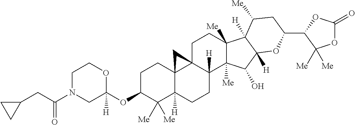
C1C(OC2([H])OCCN(C(CC3CC3)=O)C2)C([Me])([Me])C2([H])C3(C1)C1(C([H])(CC2)C2([Me])C([Me])(CC1)C1([H])C([H])(C2O)OC(C2C([Me])([Me])OC(=O)O2)CC1[Me])C3
